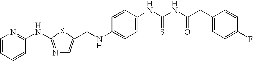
C1=CC=CC(NC2=NC=C(CNC3=CC=C(NC(NC(=O)CC4=CC=C(F)C=C4)=S)C=C3)S2)=N1
